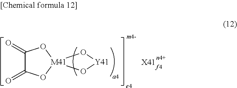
[X41].O1[Y41]O[M41]12OC(=O)C(=O)O2
